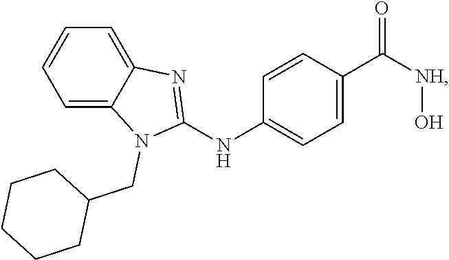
C1=C2C(=CC=C1)N=C(NC1=CC=C(C([NH]O)=O)C=C1)N2CC1CCCCC1
